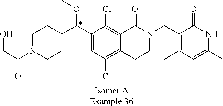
[Isomer AExample 36].C1(C(C2CCN(C(=O)CO)CC2)OC)=CC(Cl)=C2C(=C1Cl)C(=O)N(CC1=C(C)C=C(C)NC1=O)CC2
